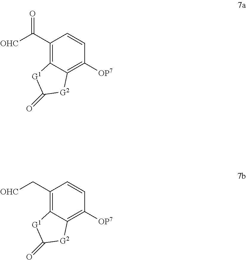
[OHC]C(C1=C2C(=C([OP7])C=C1)[G2]C(=O)[G1]2)=O.[OHC]CC1=C2C(=C([OP7])C=C1)[G2]C(=O)[G1]2
